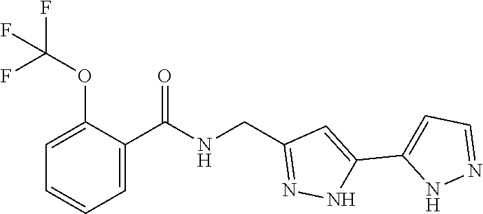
C1=C(C(=O)NCC2=NNC(C3=CC=NN3)=C2)C(OC(F)(F)F)=CC=C1
